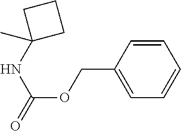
C1=CC(COC(NC2(C)CCC2)=O)=CC=C1
